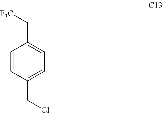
C1=CC(CCl)=CC=C1C[F3C]
